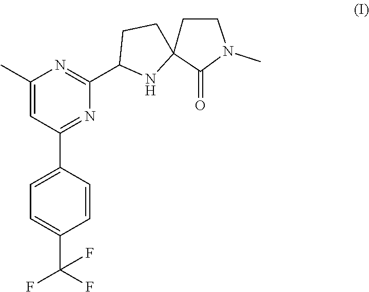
C1=C(C2=NC(C3NC4(CC3)C(=O)N(C)CC4)=NC(C)=C2)C=CC(C(F)(F)F)=C1
